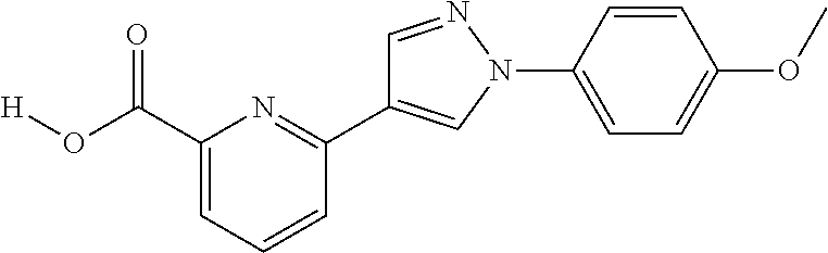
C1=CC(N2C=C(C3=NC(C(O[H])=O)=CC=C3)C=N2)=CC=C1OC
